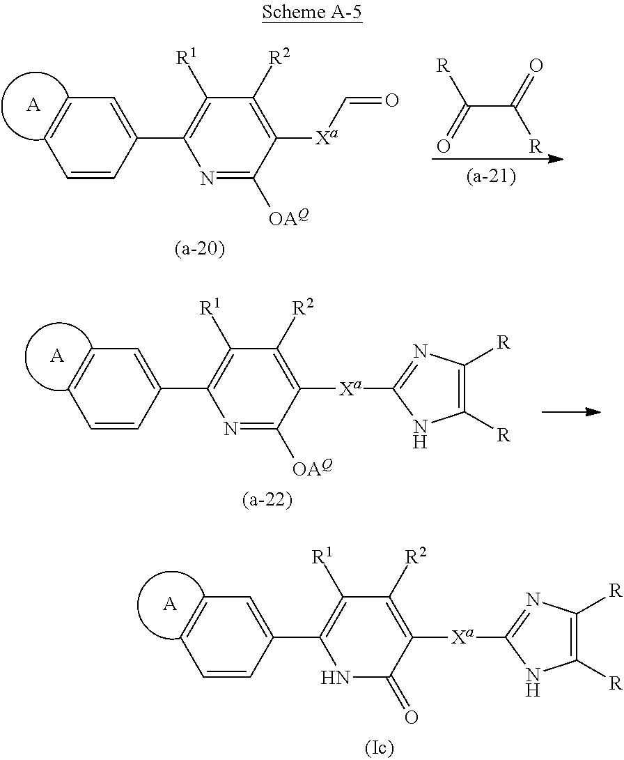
C1=CC(C2=C([R1])C([R2])=C([Xa]C=O)C([OAQ])=N2)=CC=C1.[A].C(C(=O)[R])(=O)[R].C1=CC(C2=C([R1])C([R2])=C([Xa]C3=NC([R])=C([R])N3)C([OAQ])=N2)=CC=C1.[A].C1=CC(C2=C([R1])C([R2])=C([Xa]C3=NC([R])=C([R])N3)C(=O)N2)=CC=C1.[A]
